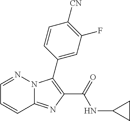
C12=NC(C(=O)NC3CC3)=C(C3=CC(F)=C([CN])C=C3)N1N=CC=C2
